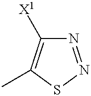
N1=NSC(C)=C1[X1]
